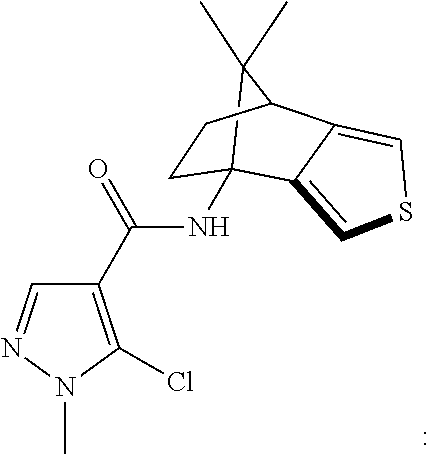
C12(NC(C3=C(Cl)N(C)N=C3)=O)C3=CSC=C3C(CC1)C2(C)C
